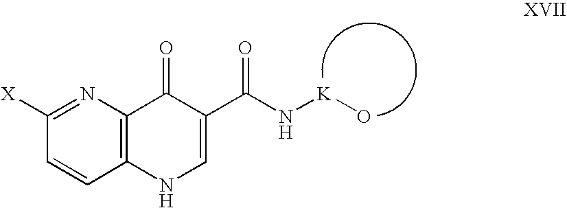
C1=CC2=C(N=C1[X])C(=O)C(C(N[K]O)=O)=CN2
